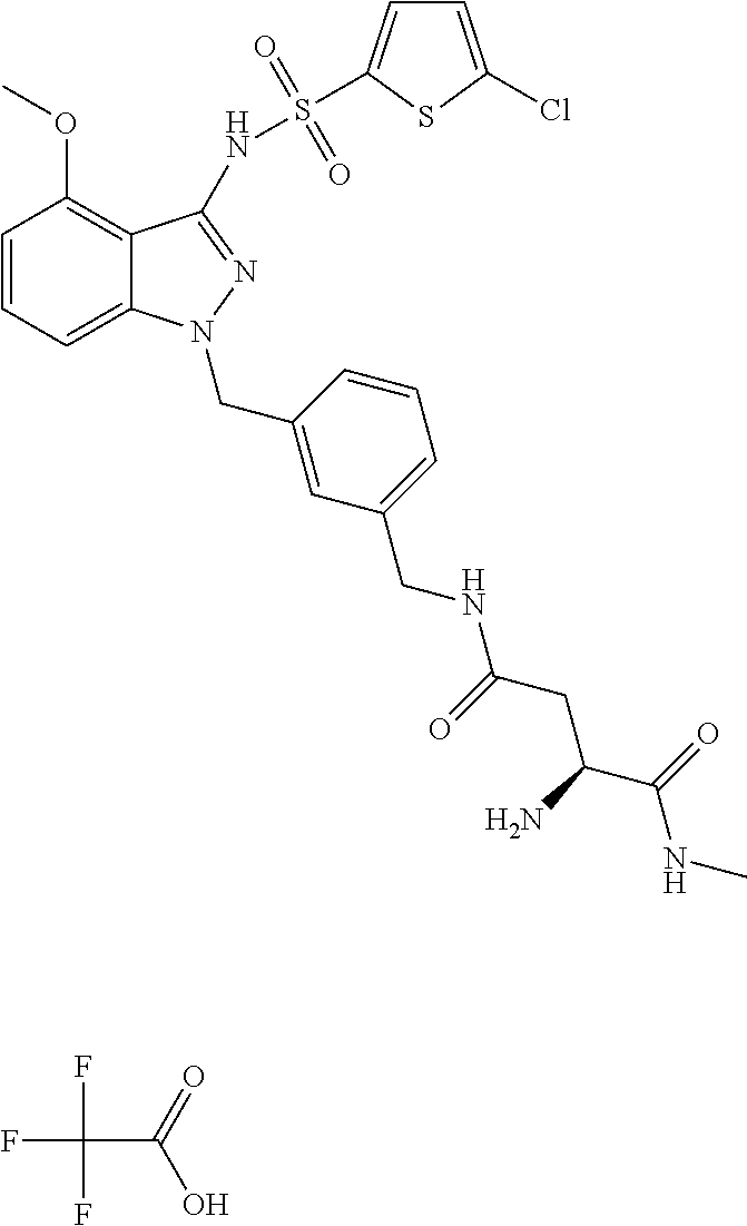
C1=CC=C2C(=C1OC)C(NS(=O)(=O)C1=CC=C(Cl)S1)=NN2CC1=CC(CNC(=O)CC(C(=O)NC)N)=CC=C1.FC(C(=O)O)(F)F
